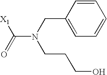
C(N(CC1=CC=CC=C1)CCCO)(=O)[X1]
